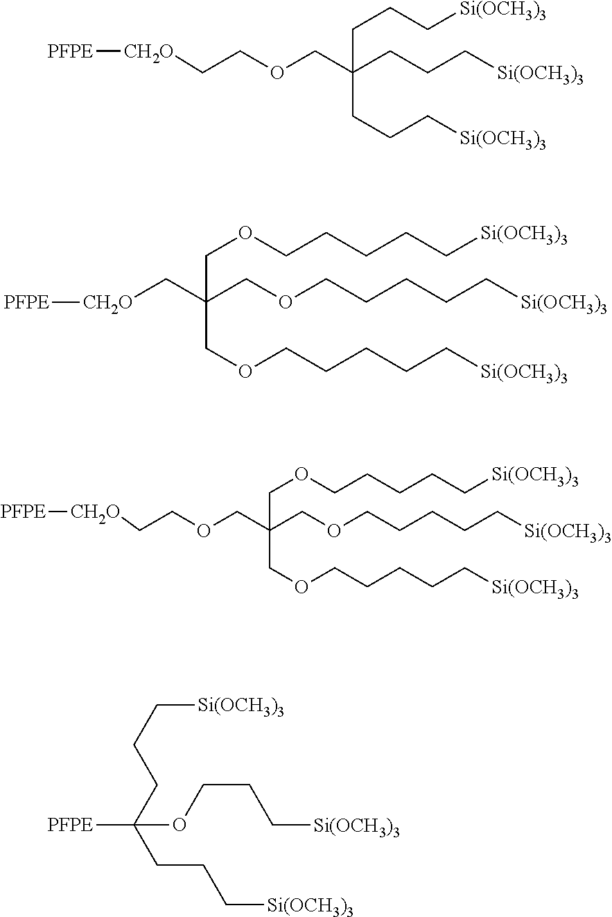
[PFPE][CH2O]CCOCC(CCC[Si(OCH3)3])(CCC[Si(OCH3)3])CCC[Si(OCH3)3].[PFPE][CH2O]CC(COCCCCC[Si(OCH3)3])(COCCCCC[Si(OCH3)3])COCCCCC[Si(OCH3)3].[PFPE][CH2O]CCOCC(COCCCCC[Si(OCH3)3])(COCCCCC[Si(OCH3)3])COCCCCC[Si(OCH3)3].C(CC[Si(OCH3)3])C(CCC[Si(OCH3)3])(OCCC[Si(OCH3)3])[PFPE]
